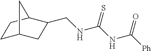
C1C2CC(CNC(NC(=O)[Ph])=S)C(C1)C2
